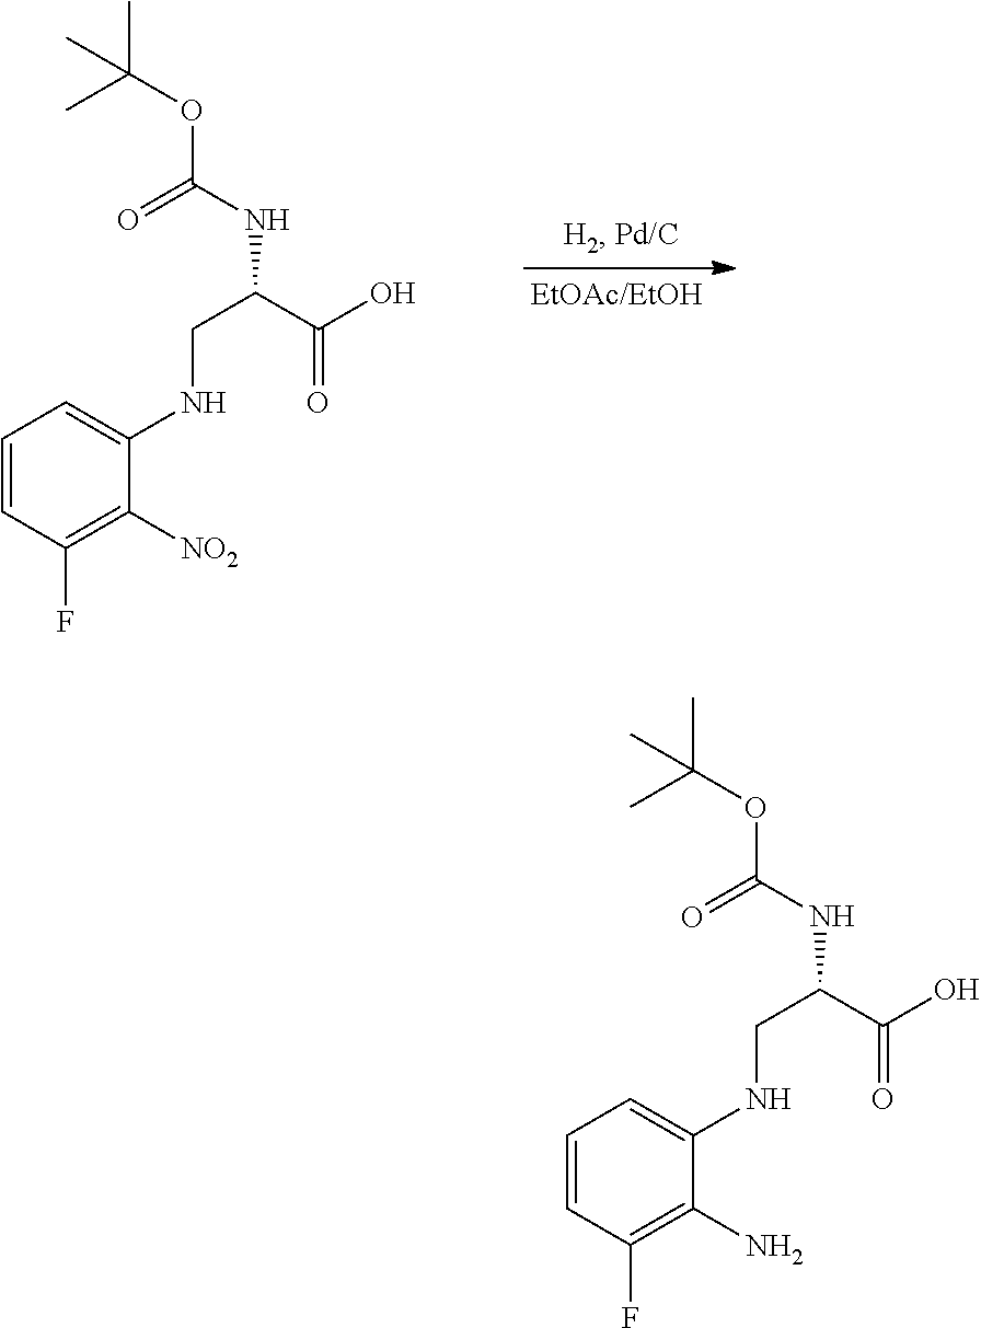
C1=CC(F)=C([NO2])C(NCC(C(=O)O)NC(=O)OC(C)(C)C)=C1.C1=CC(F)=C(N)C(NCC(C(=O)O)NC(=O)OC(C)(C)C)=C1
